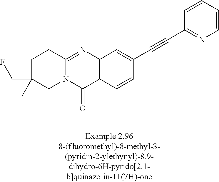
C1C(C)(CF)CN2C(=NC3=C(C2=O)C=CC(C#CC2=NC=CC=C2)=C3)C1
